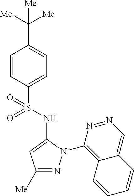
C1(C([Me])([Me])[Me])=CC=C(S(=O)(=O)NC2=CC([Me])=NN2C2=C3C(=CN=N2)C=CC=C3)C=C1
